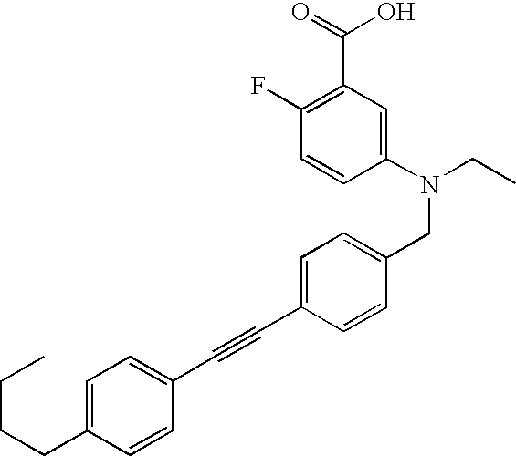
C1=C(CCCC)C=CC(C#CC2=CC=C(CN(CC)C3=CC(C(=O)O)=C(F)C=C3)C=C2)=C1
